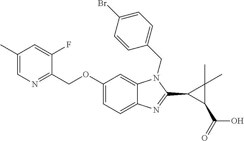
C1(COC2=CC=C3C(=C2)N(CC2=CC=C(Br)C=C2)C(C2C(C(=O)O)C2(C)C)=N3)=NC=C(C)C=C1F
